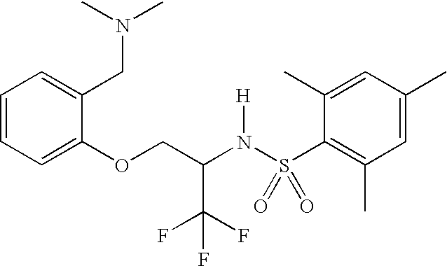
C1=CC=C(OCC(N(S(C2=C(C)C=C(C)C=C2C)(=O)=O)[H])C(F)(F)F)C(CN(C)C)=C1
